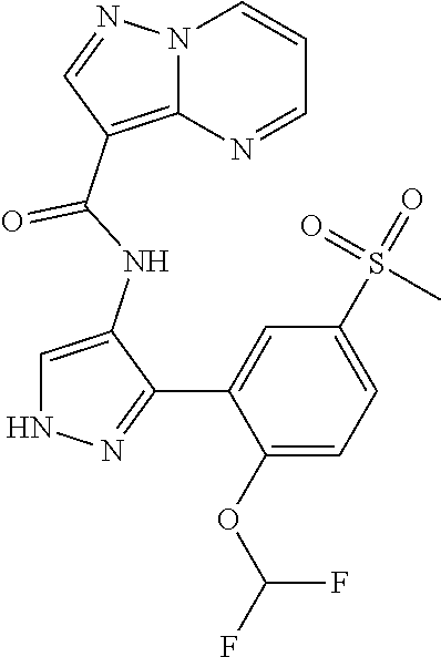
FC(OC1=CC=C(S(=O)(=O)C)C=C1C1=NNC=C1NC(C1=C2N(N=C1)C=CC=N2)=O)F
